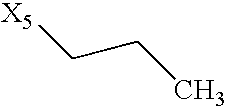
C([X5])CC
